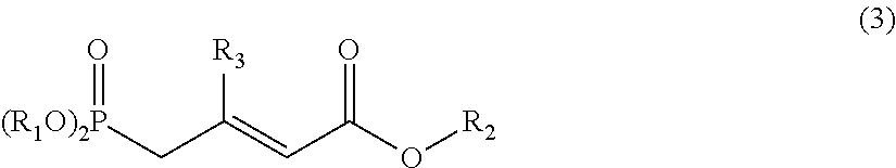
[(R1O)2P](CC(=CC(=O)O[R2])[R3])=O
